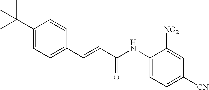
C(=CC(=O)NC1=CC=C([CN])C=C1[NO2])C1=CC=C(C(C)(C)C)C=C1
